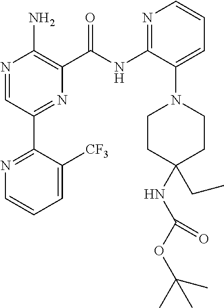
N1=C(NC(C2=C(N)N=CC(C3=NC=CC=C3[CF3])=N2)=O)C(N2CCC(CC)(NC(OC(C)(C)C)=O)CC2)=CC=C1
